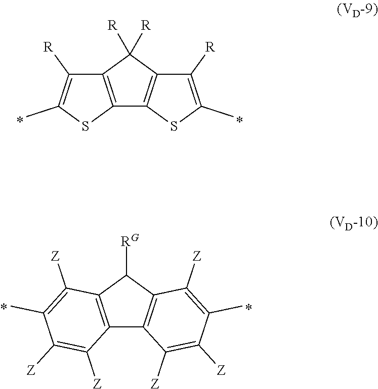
C12=C(C([R])([R])C3=C1SC(C)=C3[R])C([R])=C(C)S2.C12=C(C([RG])C3=C1C([Z])=C([Z])C(C)=C3[Z])C([Z])=C(C)C([Z])=C2[Z]
